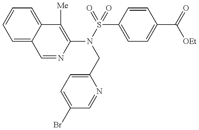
C1=NC(N(S(=O)(=O)C2=CC=C(C(=O)[OEt])C=C2)CC2=CC=C(Br)C=N2)=C([Me])C2=CC=CC=C12
